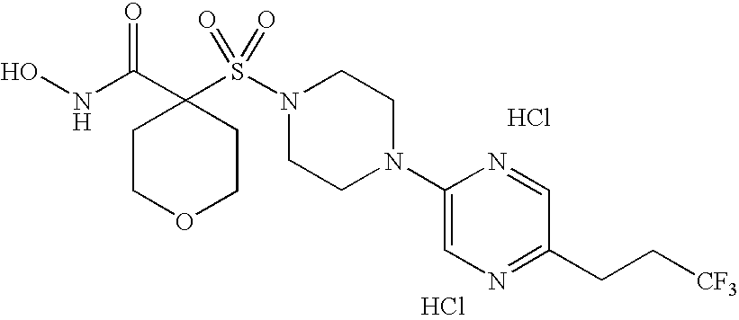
ONC(C1(S(N2CCN(C3=CN=C(CC[CF3])C=N3)CC2)(=O)=O)CCOCC1)=O.Cl.Cl
